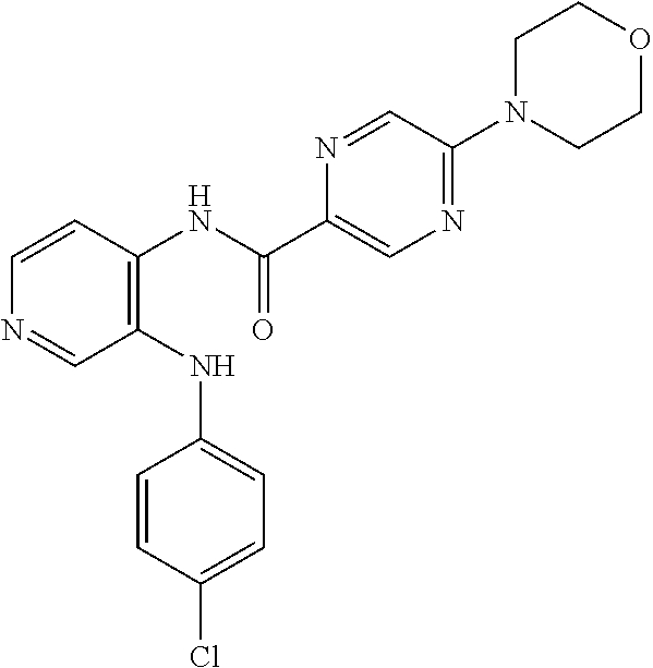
C1(NC2=CC=C(Cl)C=C2)=C(NC(C2=CN=C(N3CCOCC3)C=N2)=O)C=CN=C1
